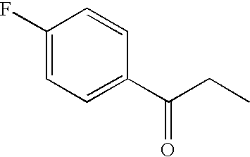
C1(F)=CC=C(C(CC)=O)C=C1
